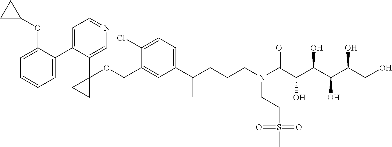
C1(C2=CC=NC=C2C2(OCC3=CC(C(CCCN(C(C(C(C(C(CO)O)O)O)O)=O)CCS(=O)(=O)C)C)=CC=C3Cl)CC2)=CC=CC=C1OC1CC1
